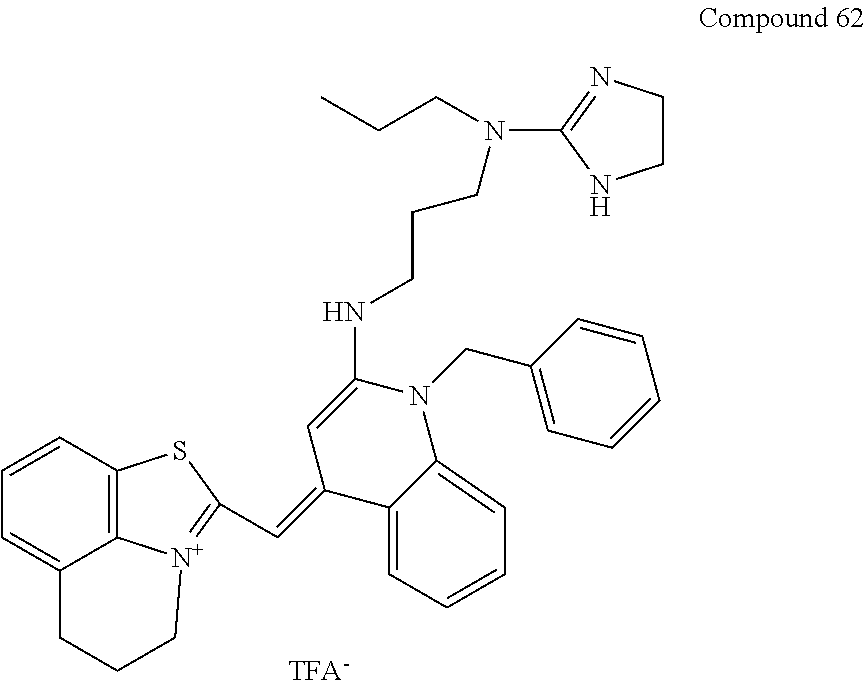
C12=C3C=CC=C1CCC[N+]2=C(C=C1C=C(NCCCN(C2=NCCN2)CCC)N(CC2=CC=CC=C2)C2=CC=CC=C12)S3
